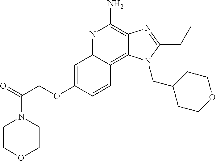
N1=C2C(=C3C(=C1N)N=C(CC)N3CC1CCOCC1)C=CC(OCC(=O)N1CCOCC1)=C2
